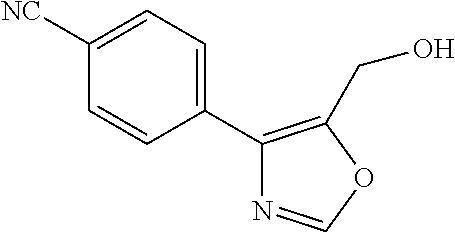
C1(C2=C(CO)OC=N2)=CC=C([NC])C=C1
